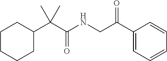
C1CC(C(C(NCC(C2=CC=CC=C2)=O)=O)(C)C)CCC1
